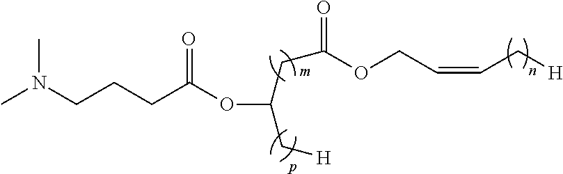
CN(CCCC(OC(C[H])CC(=O)OCC=CC[H])=O)C
